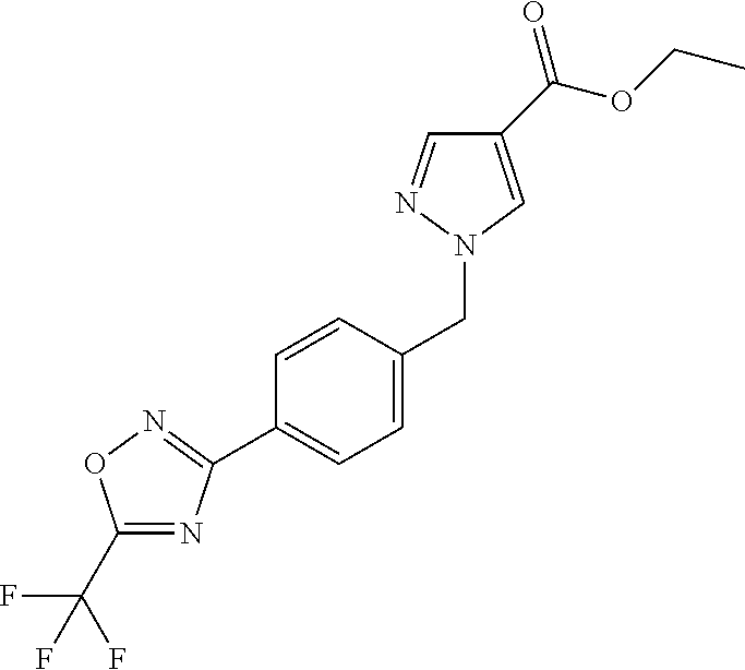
C1(C(F)(F)F)=NC(C2=CC=C(CN3C=C(C(OCC)=O)C=N3)C=C2)=NO1
